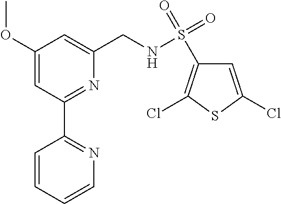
C1(OC)=CC(C2=NC=CC=C2)=NC(CNS(C2=C(Cl)SC(Cl)=C2)(=O)=O)=C1
